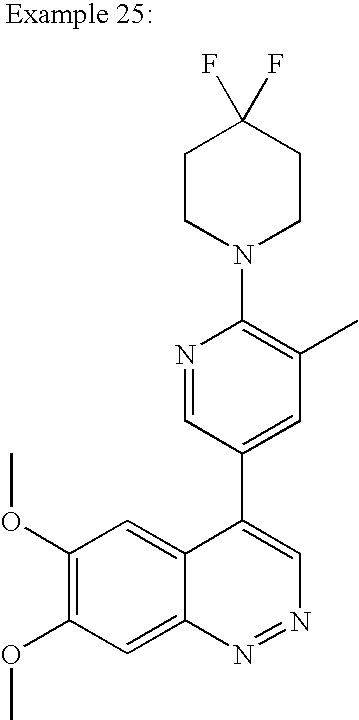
N1=CC(C2=CN=NC3=CC(OC)=C(OC)C=C23)=CC(C)=C1N1CCC(F)(F)CC1
